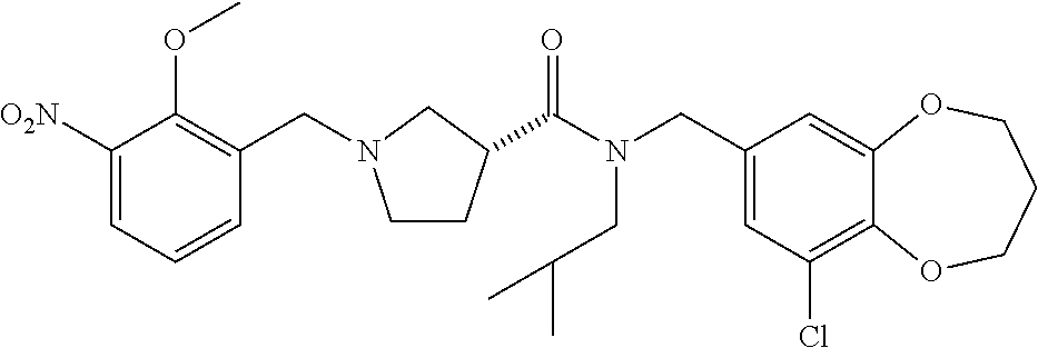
C1(CN(C(=O)C2CCN(CC3=C(OC)C([O2N])=CC=C3)C2)CC(C)C)=CC(Cl)=C2C(=C1)OCCCO2
